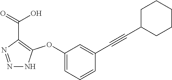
C1(OC2=C(C(=O)O)N=NN2)=CC=CC(C#CC2CCCCC2)=C1
